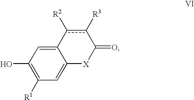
C1(O)=C([R1])C=C2C(=C1)c([R2])c([R3])C(=O)[X]2
